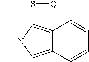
C12=C(S[Q])N(C)C=C1C=CC=C2
